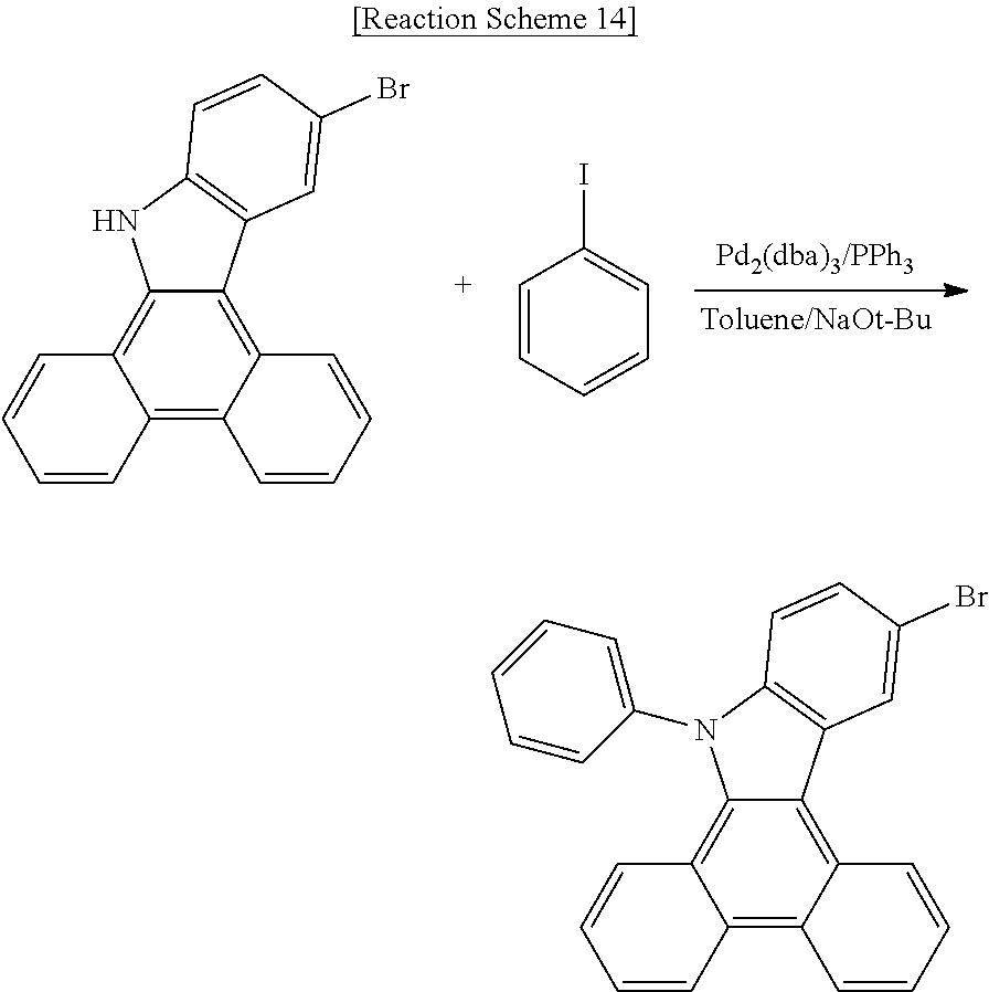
C12=C3C(=C4C(=C1C=CC=C2)NC1=C4C=C(Br)C=C1)C=CC=C3.C1=CC=CC=C1I.C12=C3C(=C4C(=C1C=CC=C2)N(C1=CC=CC=C1)C1=C4C=C(Br)C=C1)C=CC=C3
